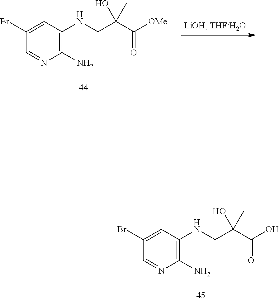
C1=NC(N)=C(NCC(C(=O)O)(O)C)C=C1Br.C1=NC(N)=C(NCC(C(=O)[OMe])(O)C)C=C1Br
